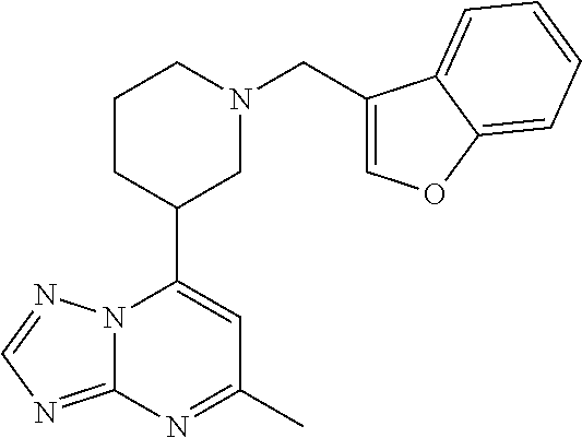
N12C(=NC=N1)N=C(C)C=C2C1CN(CC2=COC3=CC=CC=C23)CCC1
